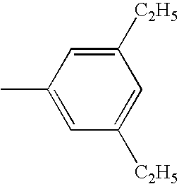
C1(C)=CC([C2H5])=CC([C2H5])=C1
